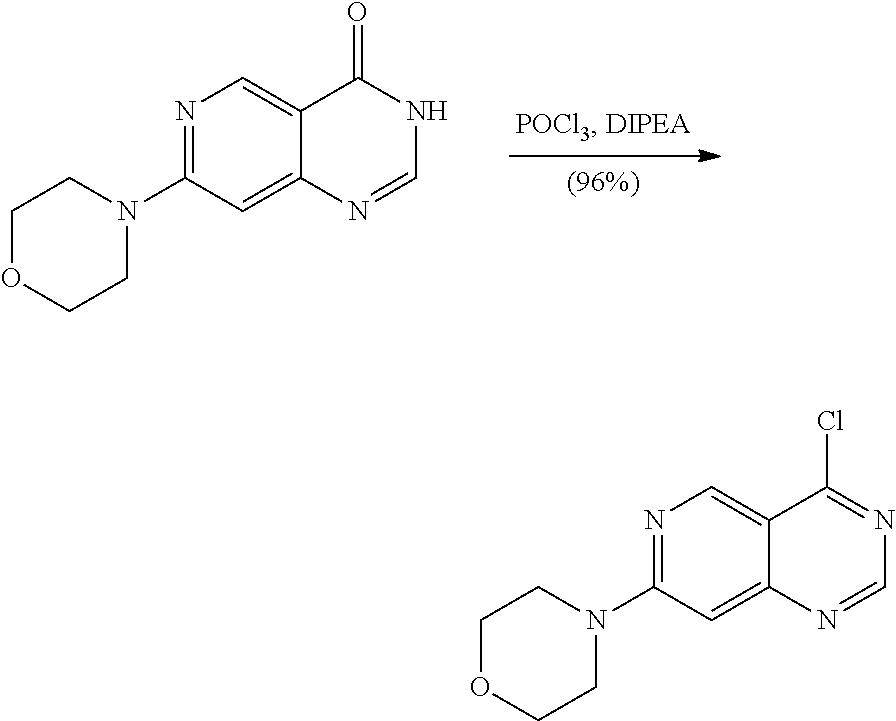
N1=C(N2CCOCC2)C=C2C(=C1)C(Cl)=NC=N2.N1=C(N2CCOCC2)C=C2C(=C1)C(=O)NC=N2
